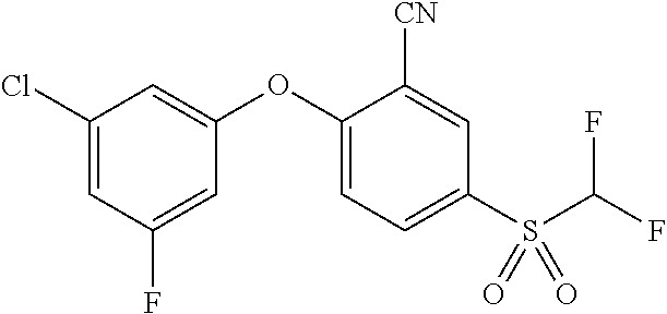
C1(Cl)=CC(F)=CC(OC2=CC=C(S(C(F)F)(=O)=O)C=C2[CN])=C1
